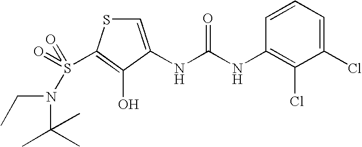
C1=C(NC(=O)NC2=C(Cl)C(Cl)=CC=C2)C(O)=C(S(=O)(N(C(C)(C)C)CC)=O)S1
